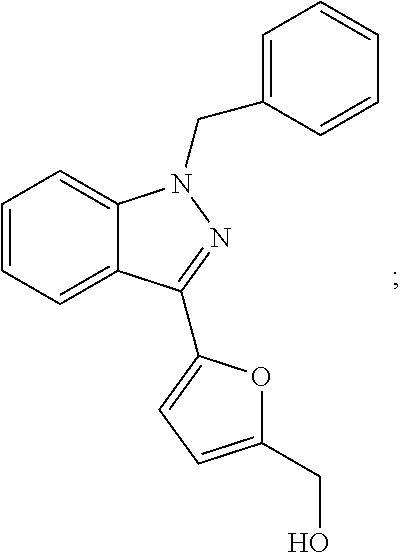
C1=CC=C2C(=C1)N(CC1=CC=CC=C1)N=C2C1=CC=C(CO)O1
